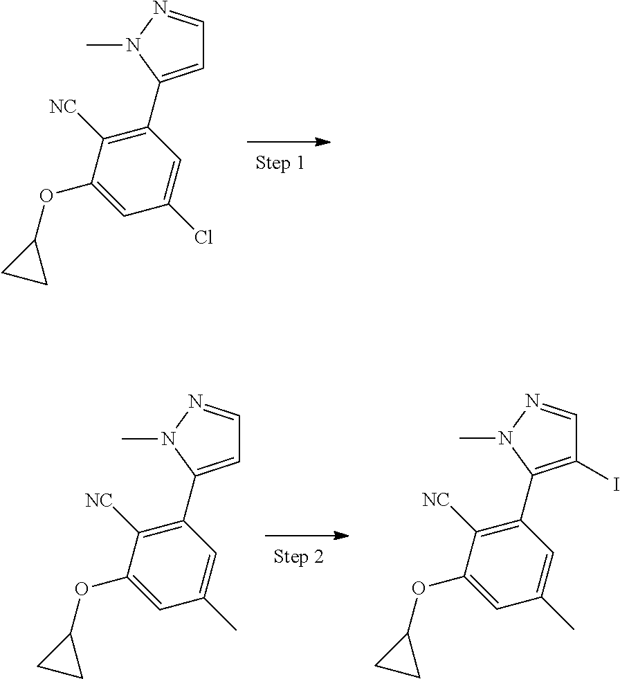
C1=C(C2=C([NC])C(OC3CC3)=CC(Cl)=C2)N(C)N=C1.C1(I)=C(C2=C([NC])C(OC3CC3)=CC(C)=C2)N(C)N=C1.C1=C(C2=C([NC])C(OC3CC3)=CC(C)=C2)N(C)N=C1
